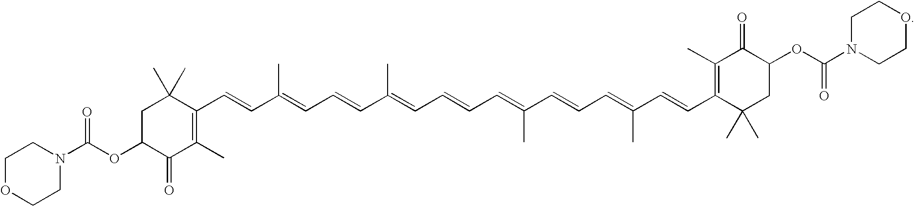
N1(C(OC2C(=O)C(C)=C(C=CC(=CC=CC(=CC=CC=C(C=CC=C(C=CC3=C(C)C(=O)C(OC(N4CCOCC4)=O)CC3(C)C)C)C)C)C)C(C)(C)C2)=O)CCOCC1
